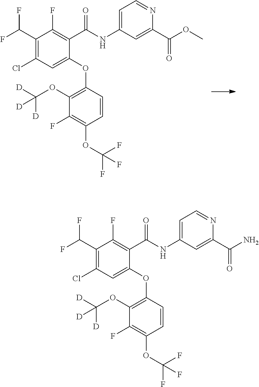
C1(OC2=C(OC([D])([D])[D])C(F)=C(OC(F)(F)F)C=C2)=CC(Cl)=C(C(F)F)C(F)=C1C(NC1=CC=NC(C(OC)=O)=C1)=O.C1(OC2=C(OC([D])([D])[D])C(F)=C(OC(F)(F)F)C=C2)=CC(Cl)=C(C(F)F)C(F)=C1C(NC1=CC=NC(C(N)=O)=C1)=O
